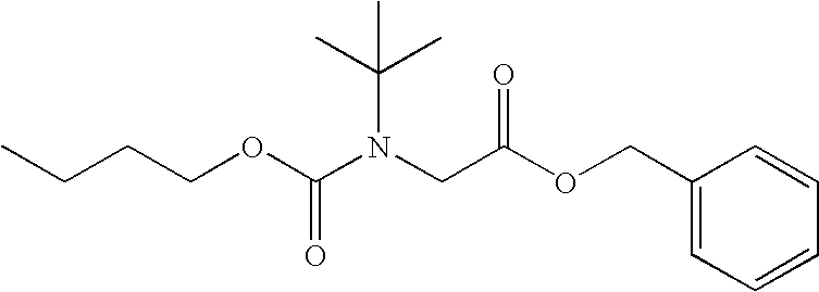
C(CCOC(N(CC(OCC1=CC=CC=C1)=O)C(C)(C)C)=O)C
